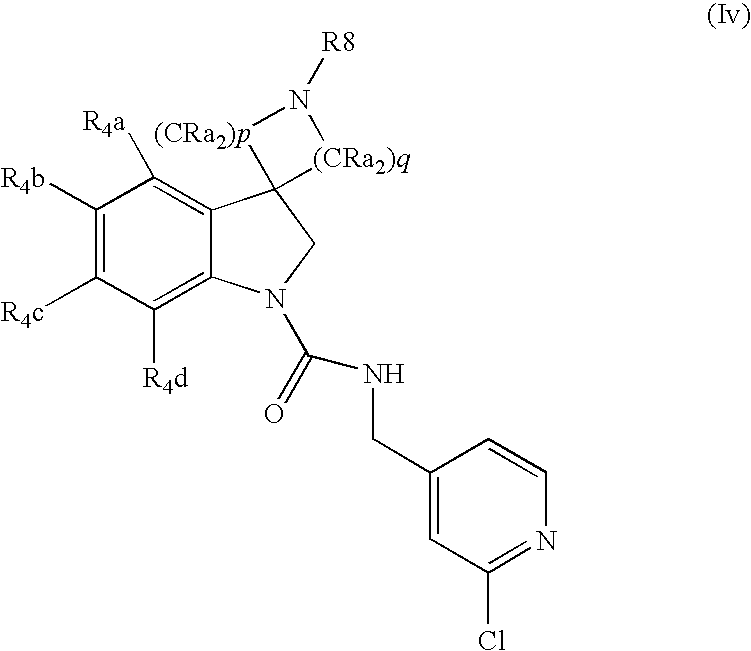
C1([R4b])=C([R4c])C([R4d])=C2C(=C1[R4a])C1(CN2C(=O)NCC2=CC(Cl)=NC=C2)[(CRa2)q]N([R8])[(CRa2)p]1
